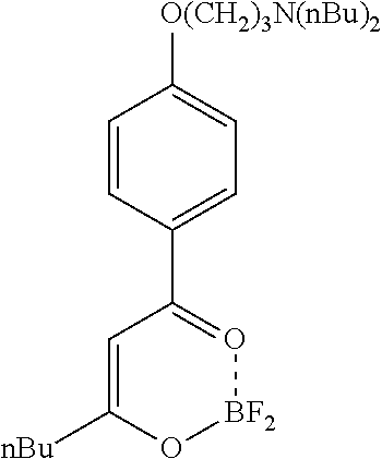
C1=CC(C2=O[BF2]OC([nBu])=C2)=CC=C1[O(CH2)3N(nBu)2]
